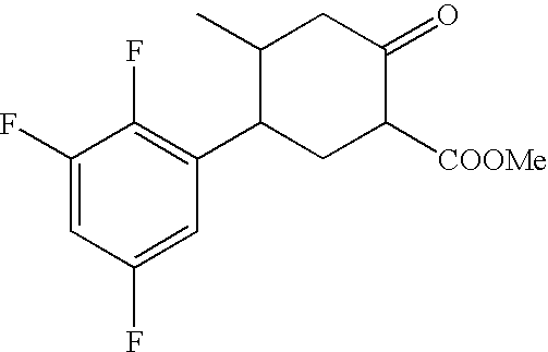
C1(C)C(C2=C(F)C(F)=CC(F)=C2)CC([COOMe])C(=O)C1
